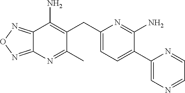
C12=NON=C1N=C(C)C(CC1=CC=C(C3=CN=CC=N3)C(N)=N1)=C2N
